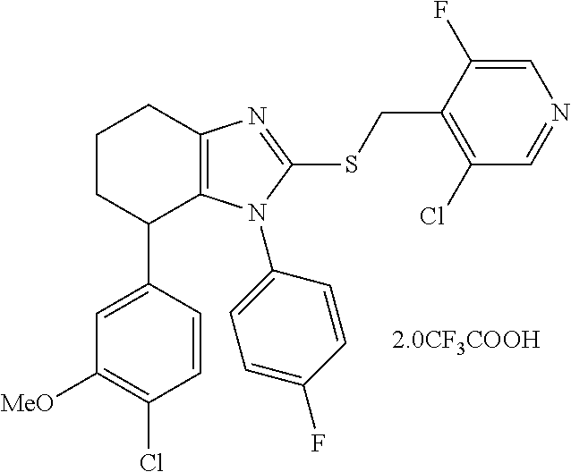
C1CC(C2=CC([MeO])=C(Cl)C=C2)C2=C(C1)N=C(SCC1=C(Cl)C=NC=C1F)N2C1=CC=C(F)C=C1
